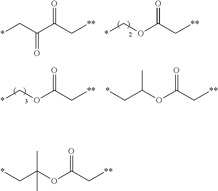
*CC(C(C[**])=O)=O.*COC(C[**])=O.*COC(C[**])=O.C(C(OC(C[**])=O)C)*.C(C(OC(C[**])=O)(C)C)*
